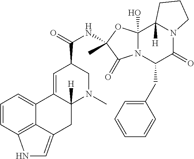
C1=CC2=C3C(=C1)C1=CC(C(=O)NC4(C)OC5(O)N(C4=O)C(CC4=CC=CC=C4)C(=O)N4C5([H])CCC4)CN(C)C1([H])CC3=CN2
